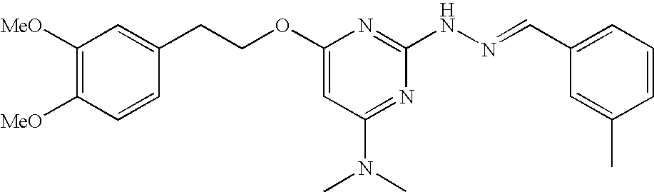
C1(OCCC2=CC([MeO])=C([MeO])C=C2)=CC(N(C)C)=NC(NN=CC2=CC=CC(C)=C2)=N1
